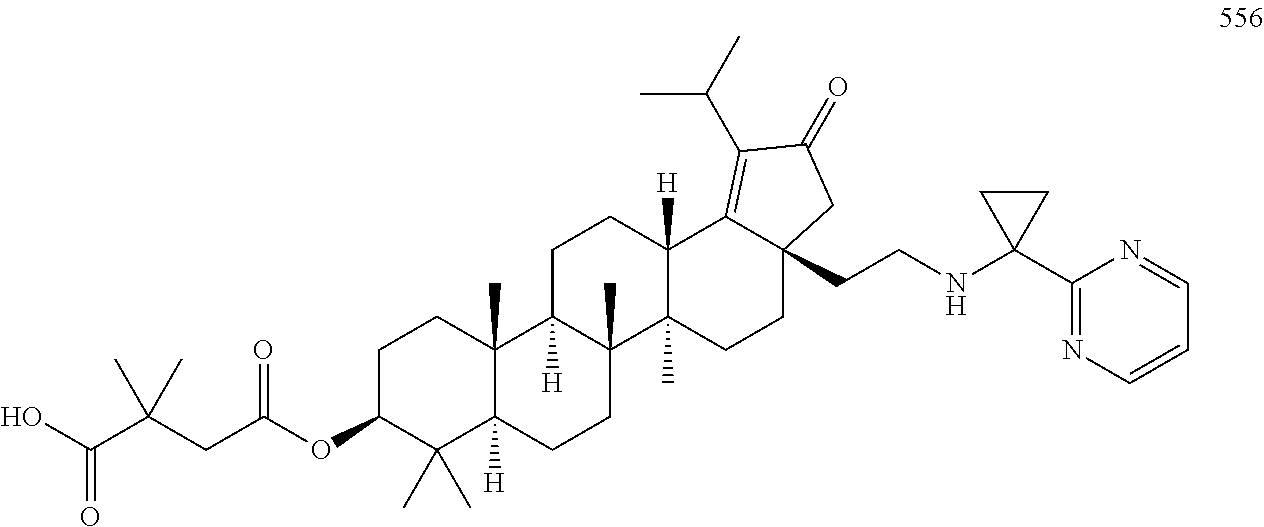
C1C(OC(CC(C(O)=O)(C)C)=O)C(C)(C)C2([H])C(C)(C1)C1([H])C(C)(CC2)C2(C)C([H])(CC1)C1=C(C(C)C)C(=O)CC1(CCNC1(C3=NC=CC=N3)CC1)CC2
